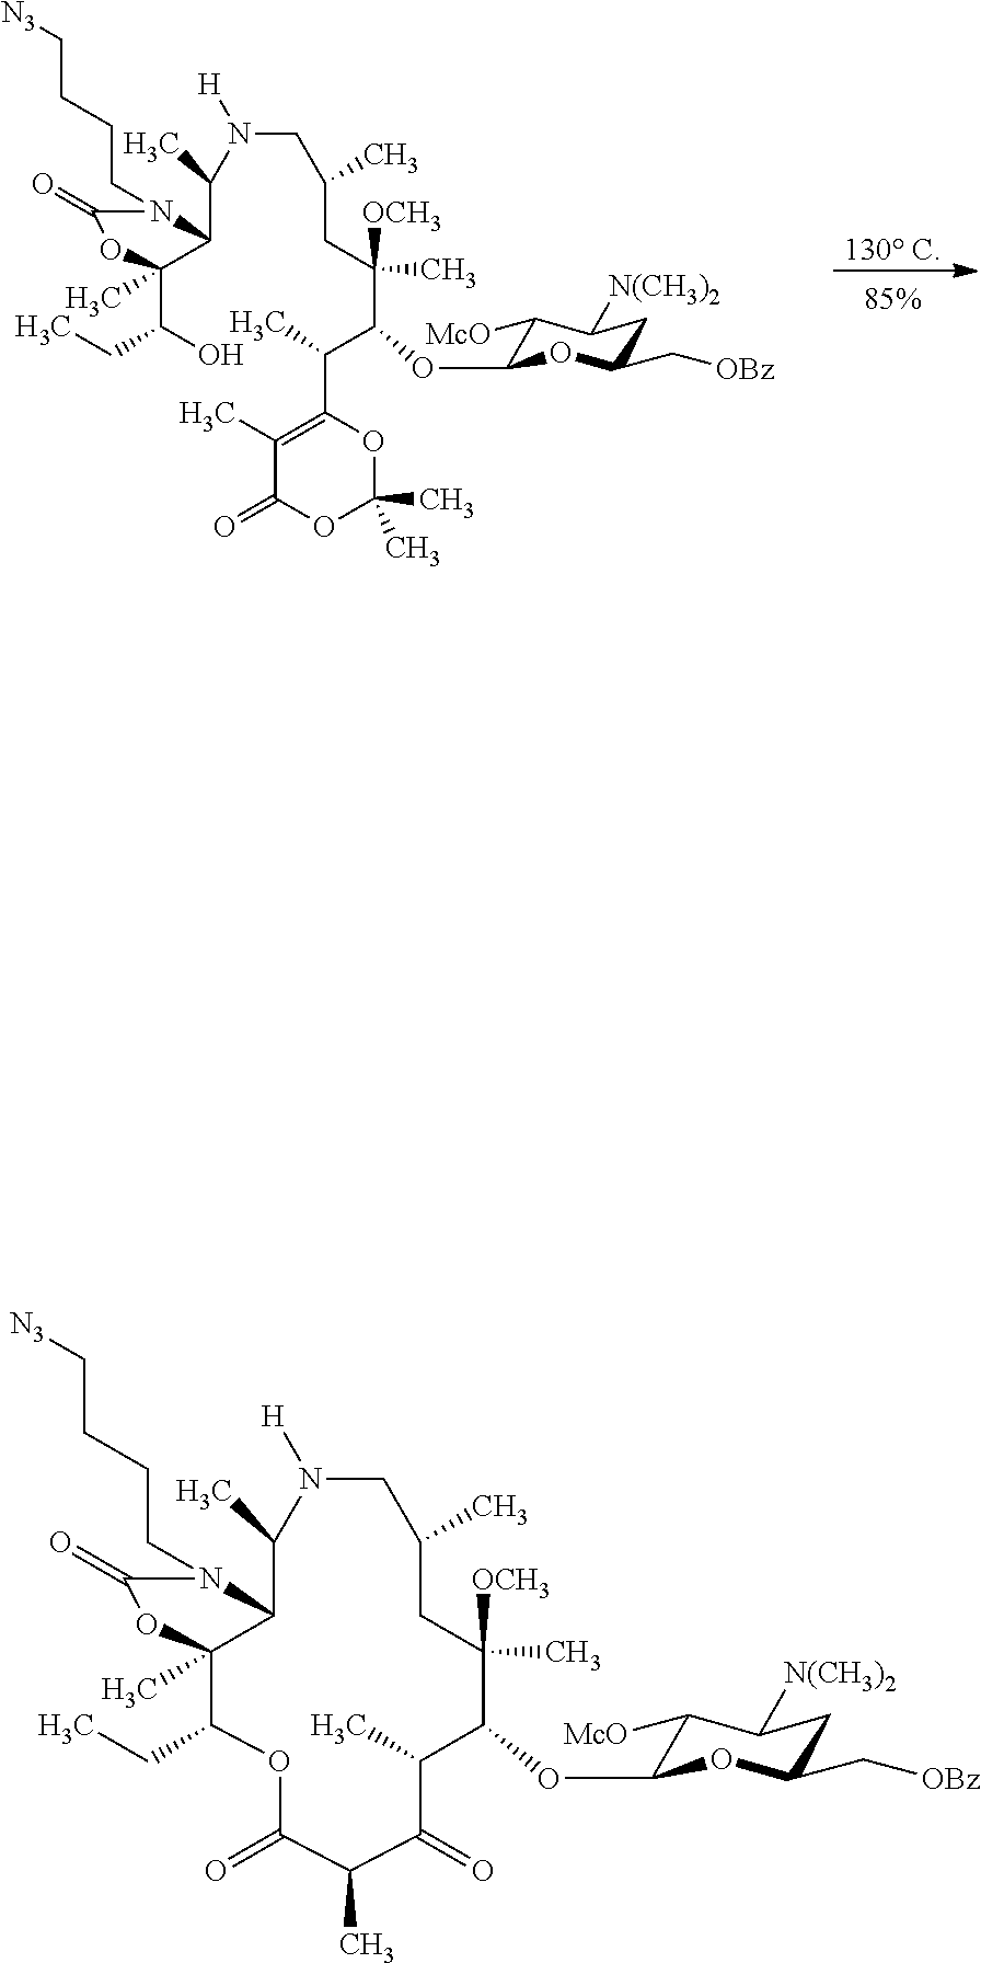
[130 C].C1(C)=C(C(C)C(C(CC(CN([H])C(C2C(C(CC)O)(C)OC(=O)N2CCCC[N3])C)C)(C)[OCH3])OC2C([McO])C([N(CH3)2])CC(C[OBz])O2)OC(C)(C)OC1=O.C1(C)C(=O)C(C)C(OC2C([McO])C([N(CH3)2])CC(C[OBz])O2)C(C)([OCH3])CC(C)CN([H])C(C)C2C(C)(C(CC)OC1=O)OC(=O)N2CCCC[N3]
